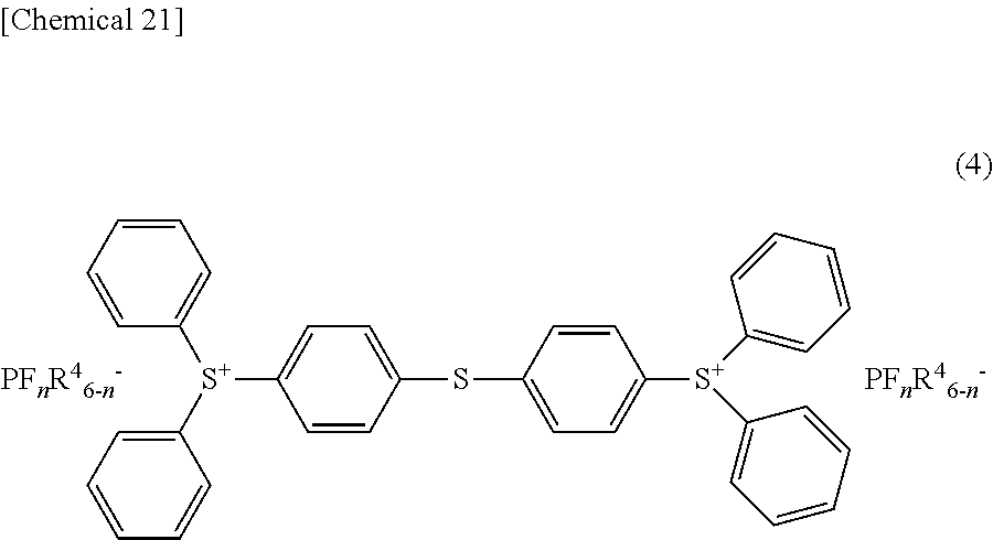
C1=CC(SC2=CC=C([S+](C3=CC=CC=C3)C3=CC=CC=C3)C=C2)=CC=C1[S+](C1=CC=CC=C1)C1=CC=CC=C1.[PFnR46-n-].[PFnR46-n-]
